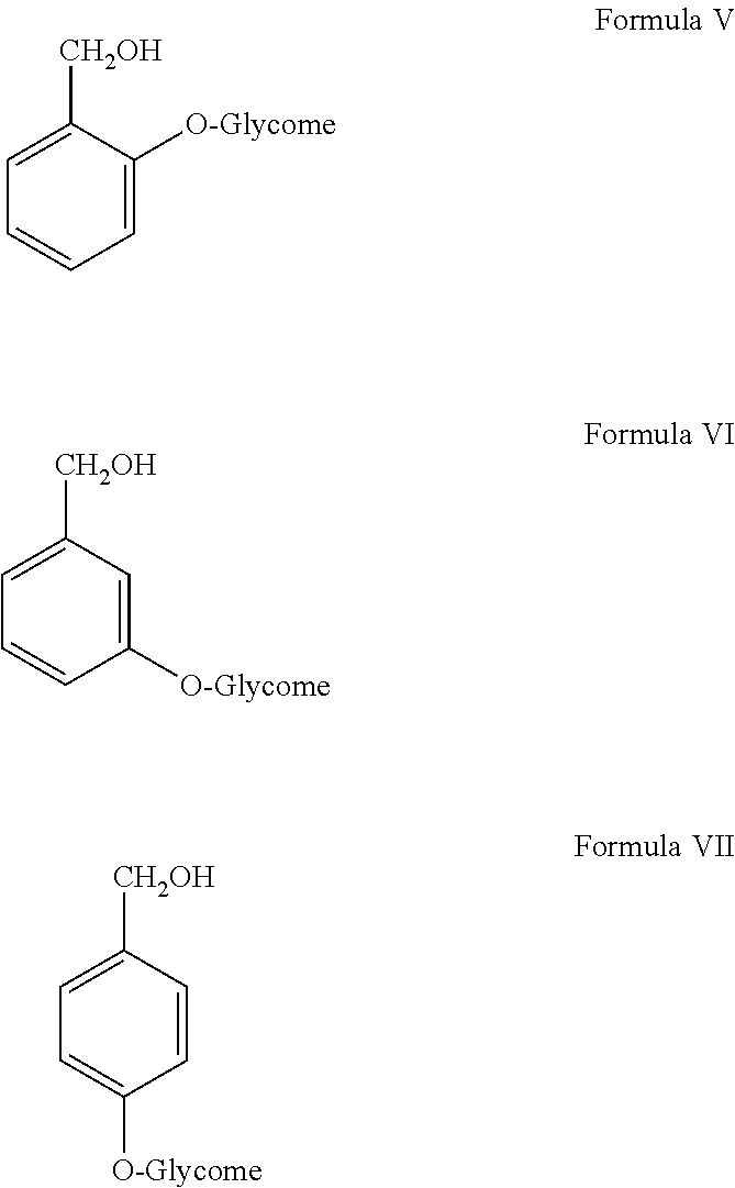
C1=C([O-Glycome])C([CH2OH])=CC=C1.C1([O-Glycome])=CC([CH2OH])=CC=C1.C1=CC([CH2OH])=CC=C1[O-Glycome]
